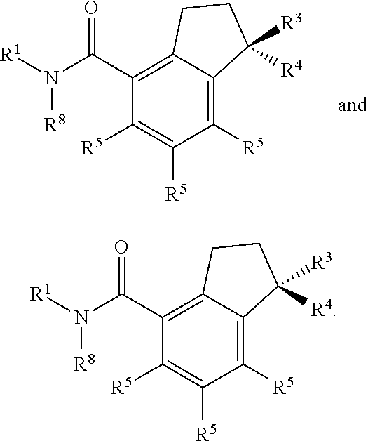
C1([R5])=C2C(=C(C(N([R1])[R8])=O)C([R5])=C1[R5])CCC2([R3])[R4].C1([R5])=C2C(=C(C(N([R1])[R8])=O)C([R5])=C1[R5])CCC2([R3])[R4]
